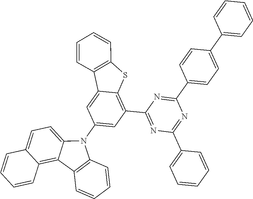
C1(C2=CC=C(C3=CC=CC=C3)C=C2)=NC(C2=C3C(=CC(N4C5=CC=C6C(=C5C5=C4C=CC=C5)C=CC=C6)=C2)C2=C(S3)C=CC=C2)=NC(C2=CC=CC=C2)=N1
